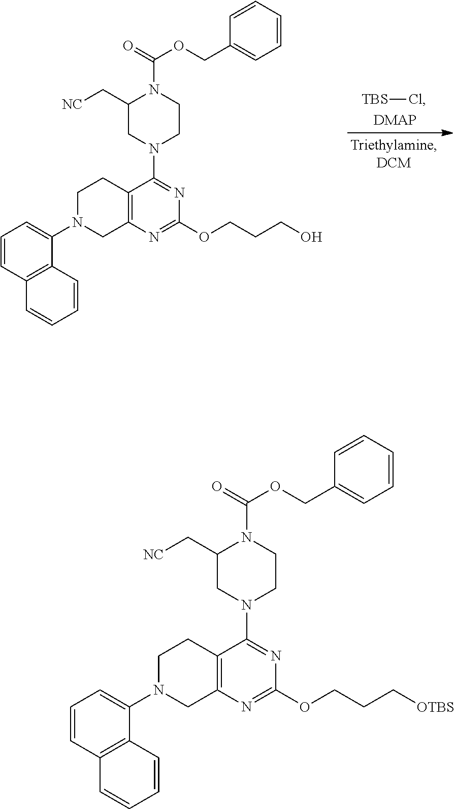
[TBS]Cl.C1=CC2=C(C(N3CC4=C(CC3)C(N3CCN(C(=O)OCC5=CC=CC=C5)C(C[NC])C3)=NC(OCCCO)=N4)=C1)C=CC=C2.C1=CC2=C(C(N3CC4=C(CC3)C(N3CCN(C(=O)OCC5=CC=CC=C5)C(C[NC])C3)=NC(OCCC[OTBS])=N4)=C1)C=CC=C2
